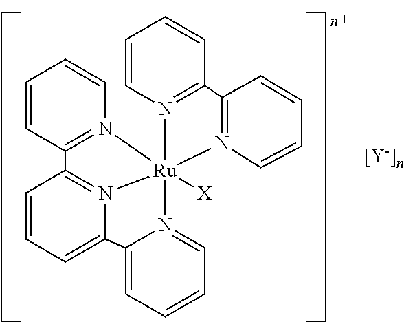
N12=C(C=CC=C1)C1=N([Ru]234([X])N2=CC=CC=C2C2=CC=CC(=N32)C2=N4C=CC=C2)C=CC=C1
